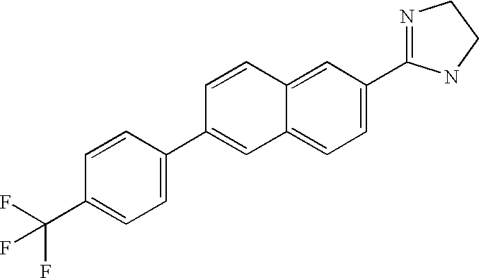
C1=CC2=CC(C3=NCCN3)=CC=C2C=C1C1=CC=C(C(F)(F)F)C=C1
